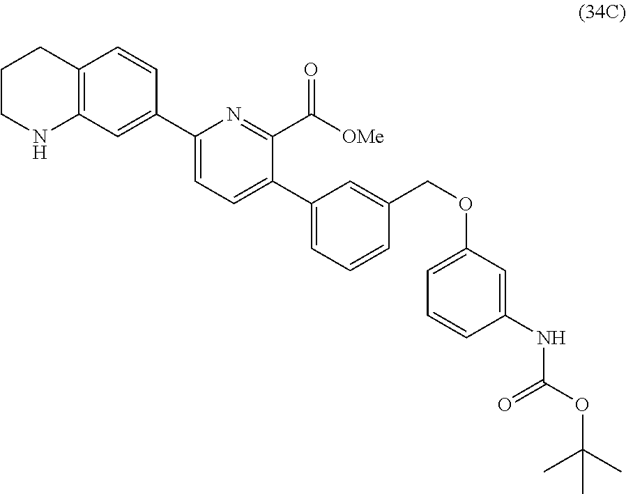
C1=C(OCC2=CC(C3=CC=C(C4=CC5=C(C=C4)CCCN5)N=C3C([OMe])=O)=CC=C2)C=C(NC(OC(C)(C)C)=O)C=C1
